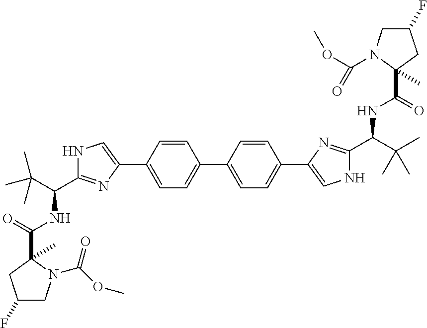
N1C(C(C(C)(C)C)NC(=O)C2(C)CC(F)CN2C(OC)=O)=NC(C2=CC=C(C3=CC=C(C4=CNC(C(C(C)(C)C)NC(=O)C5(C)CC(F)CN5C(OC)=O)=N4)C=C3)C=C2)=C1
